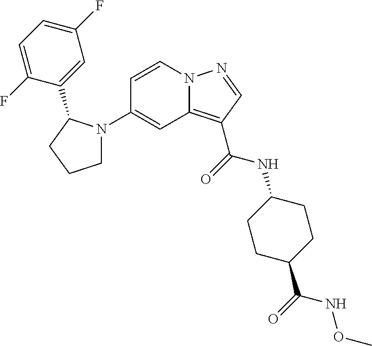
C1(N2CCCC2C2=CC(F)=CC=C2F)=CC2=C(C(=O)NC3CCC(C(=O)NOC)CC3)C=NN2C=C1
